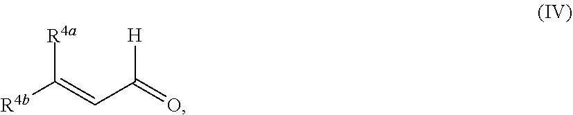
[R4b]C(=CC(=O)[H])[R4a]
